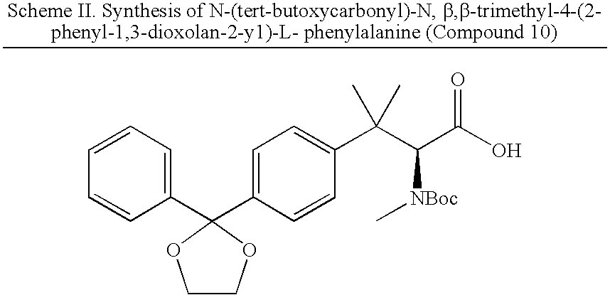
C1=CC=CC(C2(C3=CC=C(C(C(C(O)=O)[NBoc]C)(C)C)C=C3)OCCO2)=C1
